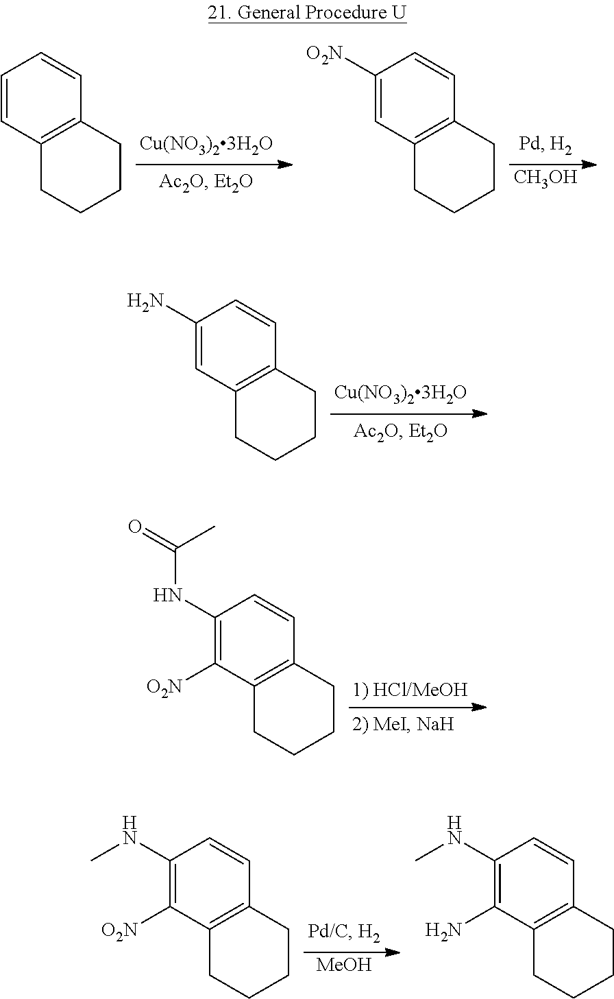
C1=CC2=C(C=C1)CCCC2.C1([O2N])=CC2=C(C=C1)CCCC2.[CH3OH].C1(N)=CC2=C(C=C1)CCCC2.C1(NC(=O)C)=C([O2N])C2=C(C=C1)CCCC2.C1(NC)=C([O2N])C2=C(C=C1)CCCC2.C1(NC)=C(N)C2=C(C=C1)CCCC2.[MeOH]
